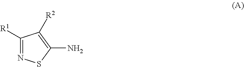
C1([R1])=NSC(N)=C1[R2]
